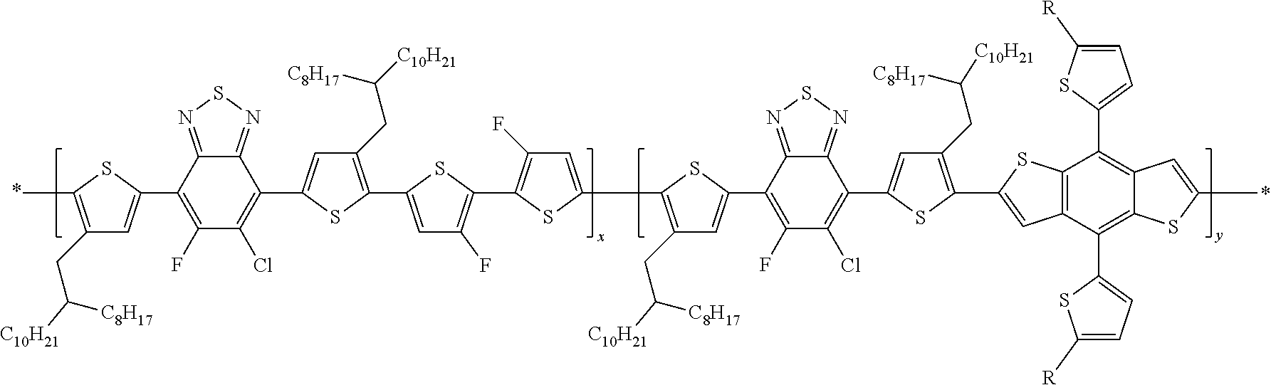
C1(F)=C(C2=CC(CC([C8H17])[C10H21])=C(C)S2)C2=NSN=C2C(C2=CC(CC([C8H17])[C10H21])=C(C3=CC(F)=C(C4=C(F)C=C(C5=C(CC([C8H17])[C10H21])C=C(C6=C(F)C(Cl)=C(C7=CC(CC([C8H17])[C10H21])=C(C8=CC9=C(S8)C(C8=CC=C([R])S8)=C8C(=C9C9=CC=C([R])S9)SC(C)=C8)S7)C7=NSN=C76)S5)S4)S3)S2)=C1Cl
